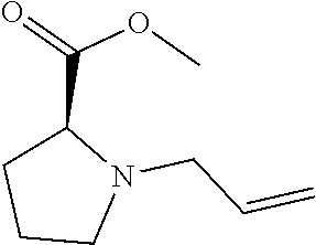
C1CN(CC=C)C(C(=O)OC)C1
